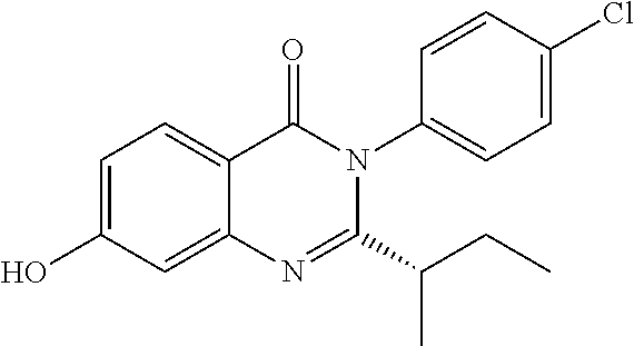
C1=C(O)C=C2C(=C1)C(=O)N(C1=CC=C(Cl)C=C1)C(C(CC)C)=N2
